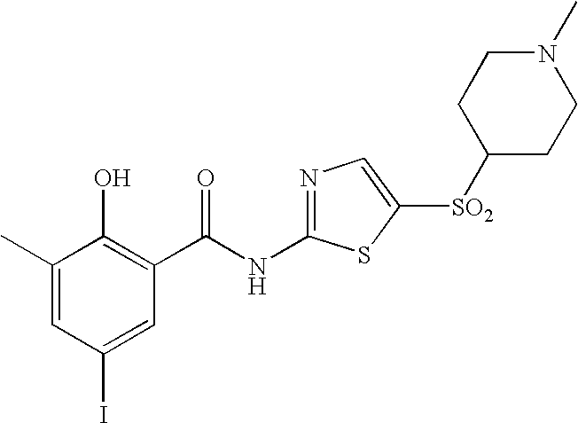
C1(C)=CC(I)=CC(C(NC2=NC=C([SO2]C3CCN(C)CC3)S2)=O)=C1O
